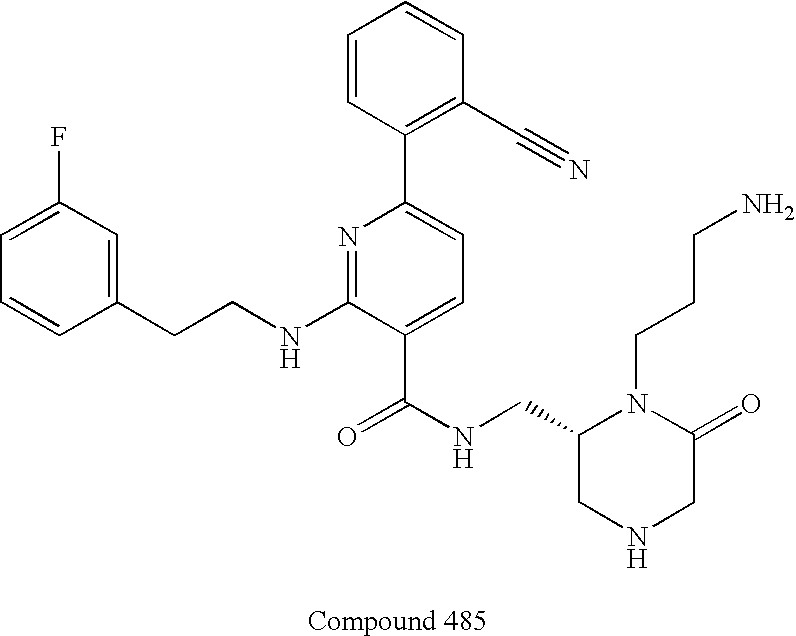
C1=CC(CCNC2=NC(C3=C(C#N)C=CC=C3)=CC=C2C(NCC2CNCC(=O)N2CCCN)=O)=CC(F)=C1
